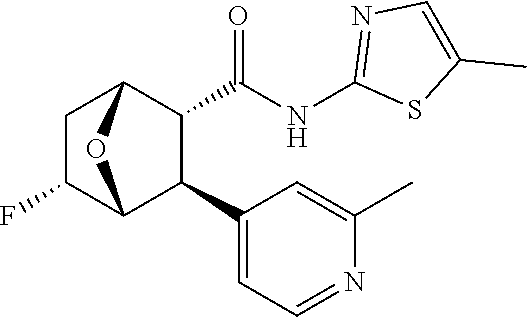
C1(NC(=O)C2C(C3=CC=NC(C)=C3)C3C(F)CC2O3)=NC=C(C)S1
